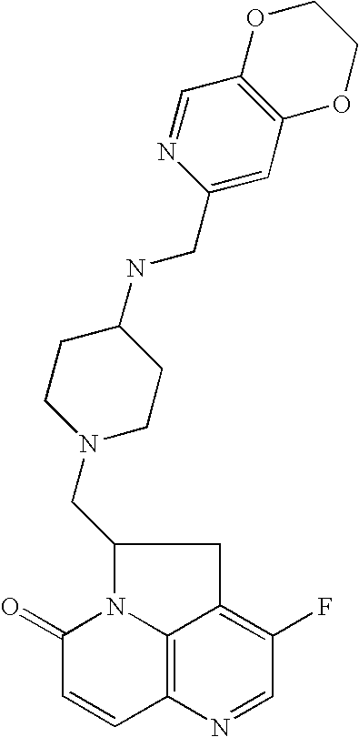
C12=C3N=CC(F)=C1CC(CN1CCC(NCC4=CC5=C(C=N4)OCCO5)CC1)N2C(=O)C=C3
